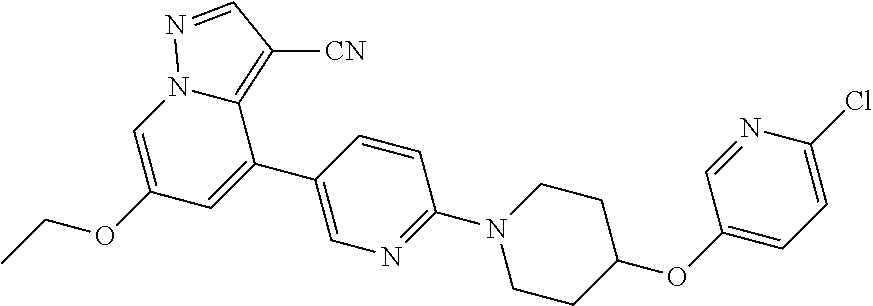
C1=C(OCC)C=C(C2=CN=C(N3CCC(OC4=CC=C(Cl)N=C4)CC3)C=C2)C2=C([CN])C=NN12
